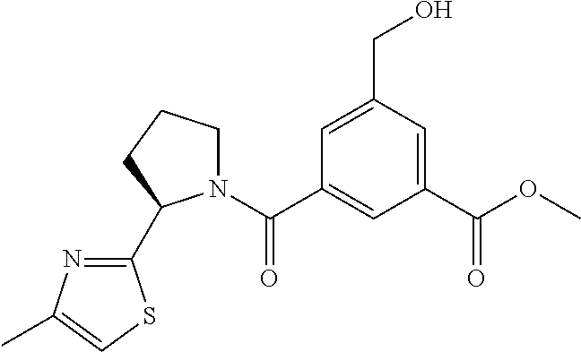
C1(C2N(C(C3=CC(C(OC)=O)=CC(CO)=C3)=O)CCC2)=NC(C)=CS1
